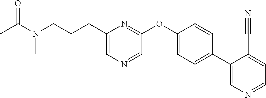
C(C1=CN=CC(OC2=CC=C(C3=CN=CC=C3C#N)C=C2)=N1)CCN(C(=O)C)C
